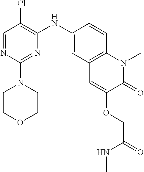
C1=NC(N2CCOCC2)=NC(NC2=CC3=C(C=C2)N(C)C(=O)C(OCC(NC)=O)=C3)=C1Cl
